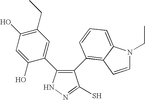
N1N=C(S)C(C2=C3C(=CC=C2)N(CC)C=C3)=C1C1=CC(CC)=C(O)C=C1O
